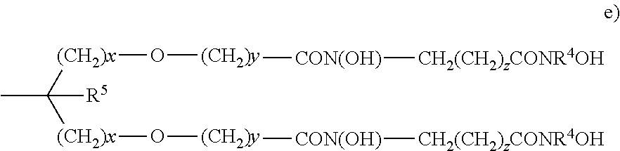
[(CH2)x](O[(CH2)y][CON(OH)][CH2(CH2)zCONR4OH])C([(CH2)x]O[(CH2)y][CON(OH)][CH2(CH2)zCONR4OH])(C)[R5]
